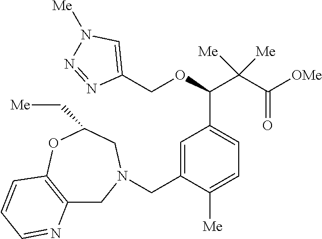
C(C1=CC(C(OCC2=CN([Me])N=N2)C(C([OMe])=O)([Me])[Me])=CC=C1[Me])N1CC2=C(OC(C[Me])C1)C=CC=N2
